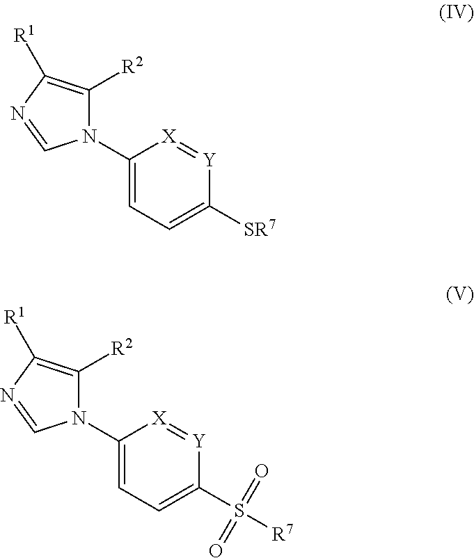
N1(C2=CC=C([SR7])[Y]=[X]2)C([R2])=C([R1])N=C1.N1(C2=CC=C(S([R7])(=O)=O)[Y]=[X]2)C([R2])=C([R1])N=C1
